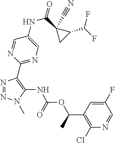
N1=NN(C)C(NC(OC(C2=C(Cl)N=CC(F)=C2)C)=O)=C1C1=NC=C(NC(=O)C2(C#N)CC2C(F)F)C=N1
